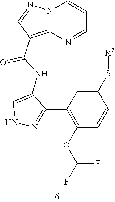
N12C(=C(C(NC3=CNN=C3C3=C(OC(F)F)C=CC(S[R2])=C3)=O)C=N1)N=CC=C2
